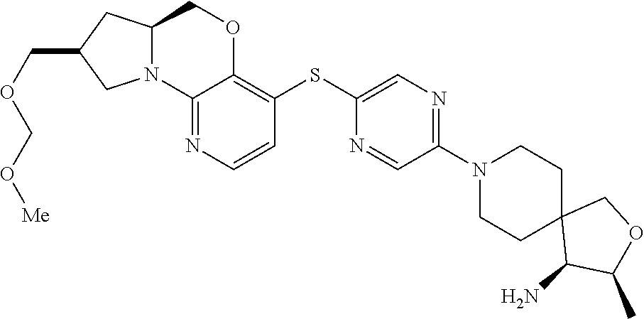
C12(C(N)C(C)OC1)CCN(C1=NC=C(SC3=C4OCC5N(C4=NC=C3)CC(COCO[Me])C5)N=C1)CC2
